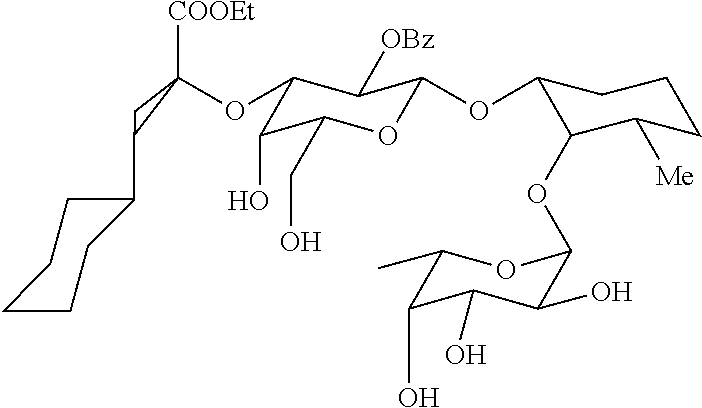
C1(OC2([COOEt])CC2C2CCCCC2)C(O)C(CO)OC(OC2C(OC3C(O)C(O)C(O)C(C)O3)C([Me])CCC2)C1[OBz]
